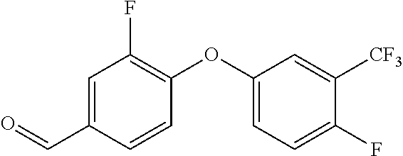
C1=C(C=O)C=CC(OC2=CC=C(F)C([CF3])=C2)=C1F
